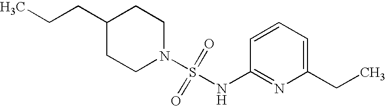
C1(CCC)CCN(S(=O)(=O)NC2=NC(CC)=CC=C2)CC1
